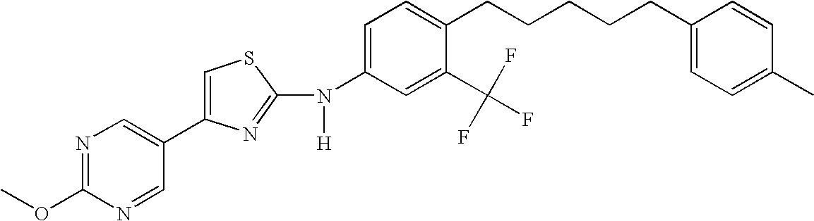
N1=C(OC)N=CC(C2=CSC(N(C3=CC=C(CCCCCC4=CC=C(C)C=C4)C(C(F)(F)F)=C3)[H])=N2)=C1
